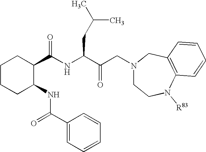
C(NC(C(CN1CCN([R83])C2=C(C1)C=CC=C2)=O)CC(C)C)(C1CCCCC1NC(C1=CC=CC=C1)=O)=O
